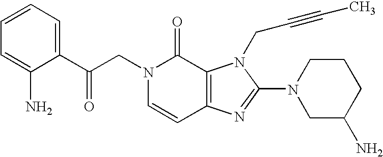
C(N1C=CC2=C(C1=O)N(CC#CC)C(N1CC(N)CCC1)=N2)C(C1=CC=CC=C1N)=O
